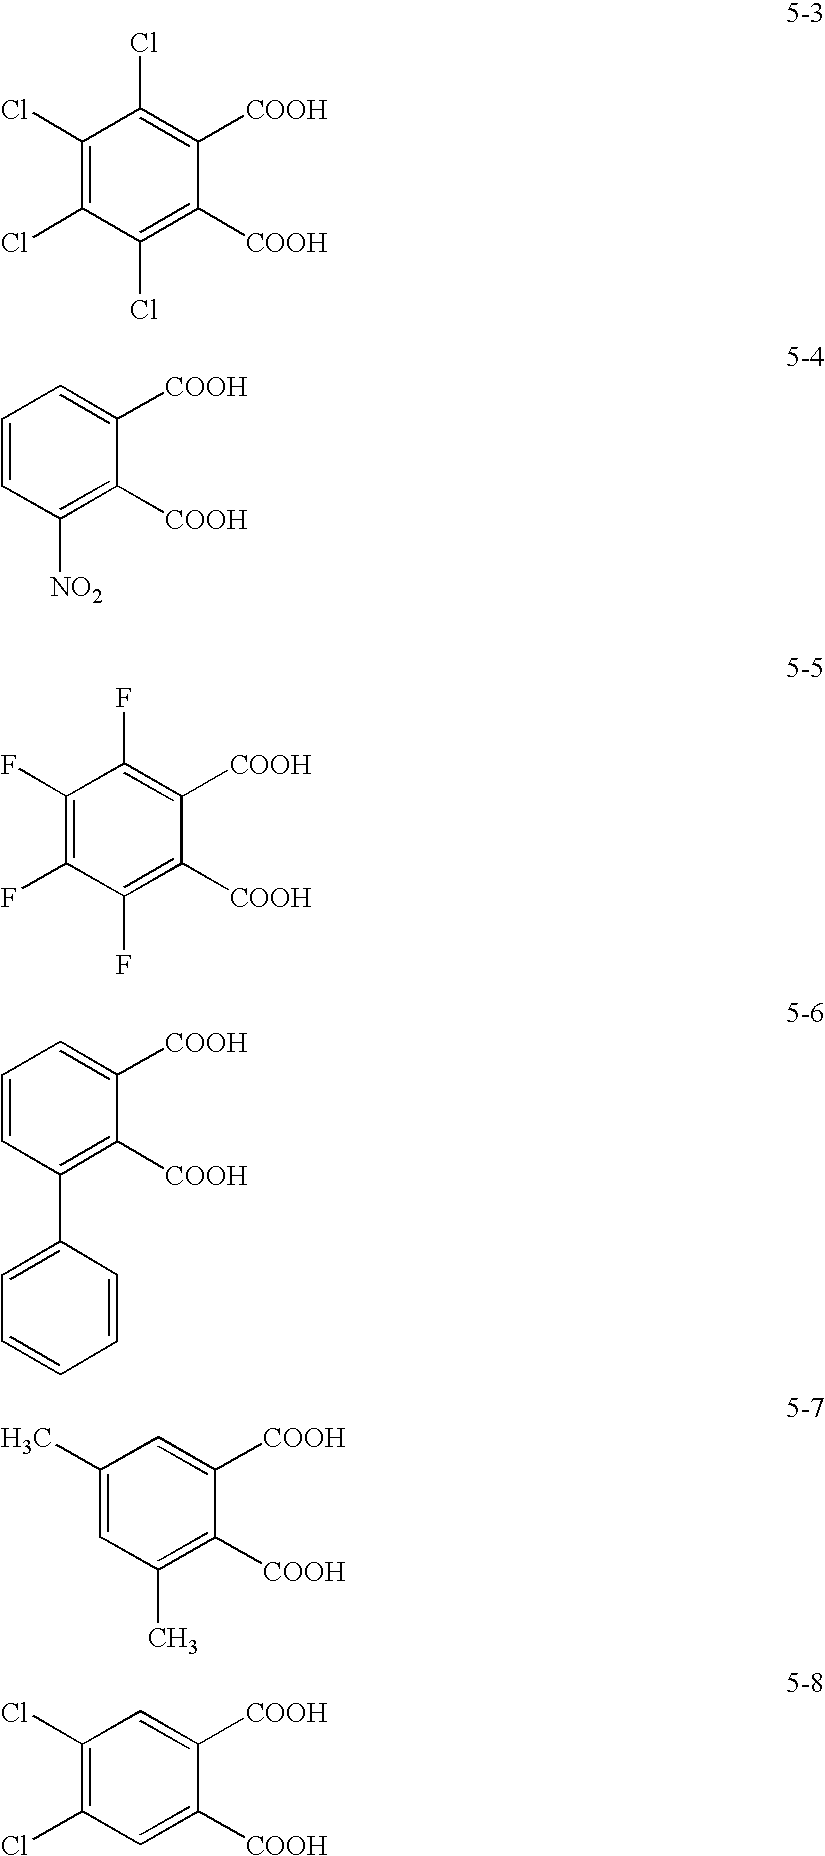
C1(Cl)=C(Cl)C(Cl)=C([COOH])C([COOH])=C1Cl.C1=CC([NO2])=C([COOH])C([COOH])=C1.C1(F)=C(F)C(F)=C([COOH])C([COOH])=C1F.C1=CC(C2=CC=CC=C2)=C([COOH])C([COOH])=C1.C1(C)=CC(C)=C([COOH])C([COOH])=C1.C1(Cl)=C(Cl)C=C([COOH])C([COOH])=C1
